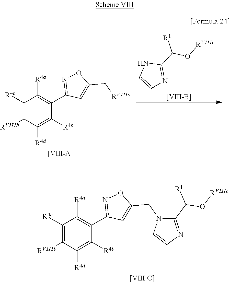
N1C=CN=C1C([R1])O[RVIIIc].[[VIII-B]].N1=C(C2=C([R4a])C([R4c])=C([RVIIIb])C([R4d])=C2[R4b])C=C(C[RVIIIa])O1.[[VIII-A]].N1=C(C2=C([R4a])C([R4c])=C([RVIIIb])C([R4d])=C2[R4b])C=C(CN2C=CN=C2C(O[RVIIIc])[R1])O1.[[VIII-C]]
